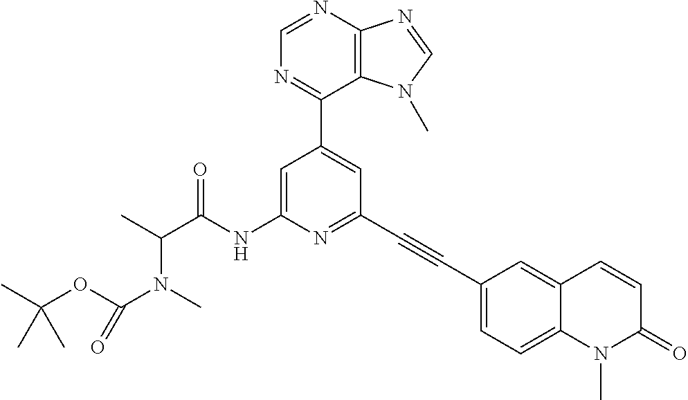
C1(C2=CC(C#CC3=CC=C4C(=C3)C=CC(=O)N4C)=NC(NC(C(C)N(C)C(OC(C)(C)C)=O)=O)=C2)=NC=NC2=C1N(C)C=N2
